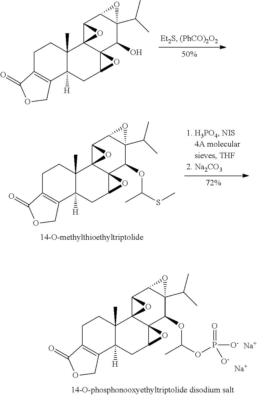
C1C2=C(C3([H])C(C)(C1)C14C5(C(C3)O5)C(O)C3(C(C)C)C(C1O4)O3)COC2=O.C1C2=C(C3([H])C(C)(C1)C14C5(C(C3)O5)C(OC(SC)C)C3(C(C)C)C(C1O4)O3)COC2=O.C1C2=C(C3([H])C(C)(C1)C14C5(C(C3)O5)C(OC(OP(=O)([O-])[O-])C)C3(C(C)C)C(C1O4)O3)COC2=O.[Na].[Na]
